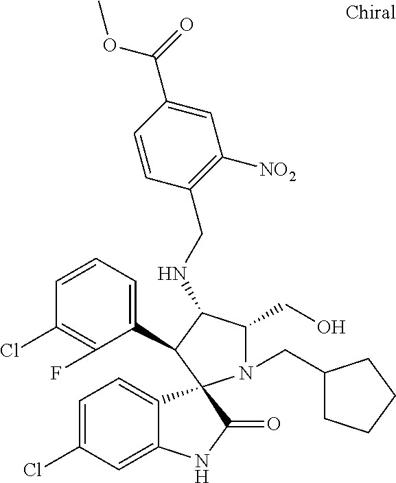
C1=C(Cl)C=C2C(=C1)C1(C(=O)N2)N(CC2CCCC2)C(CO)C(NCC2=C([NO2])C=C(C(=O)OC)C=C2)C1C1=CC=CC(Cl)=C1F
